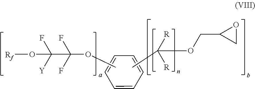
C1=CC=CC=C1.COC(F)(F)C([Y])(F)O[Rf].CC([R])([R])OCC1CO1
